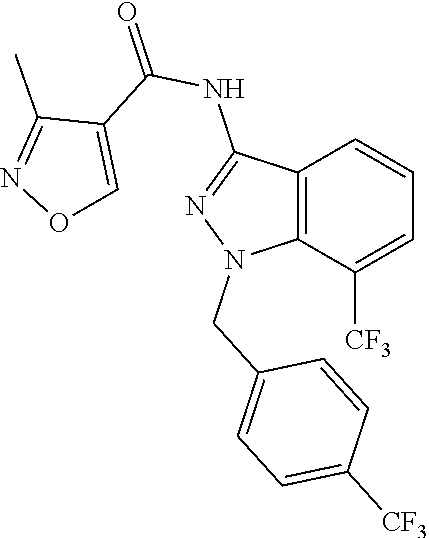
C12=C(C([CF3])=CC=C1)N(CC1=CC=C([CF3])C=C1)N=C2NC(=O)C1=CON=C1C
